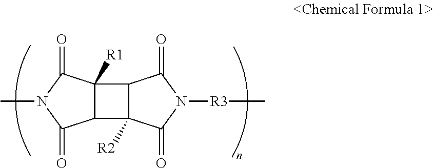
C12C([R2])(C(=O)N([R3]C)C1=O)C1C2([R1])C(=O)N(C)C1=O
